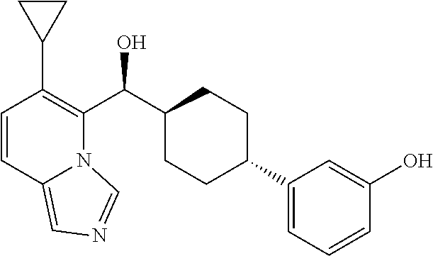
C1=CC2=CN=CN2C(C(C2CCC(C3=CC=CC(O)=C3)CC2)O)=C1C1CC1
